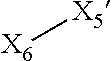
[X5][X6]
